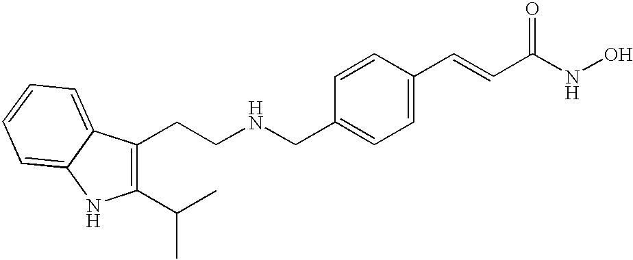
C1(C(C)C)=C(CCNCC2=CC=C(C=CC(=O)NO)C=C2)C2=CC=CC=C2N1
